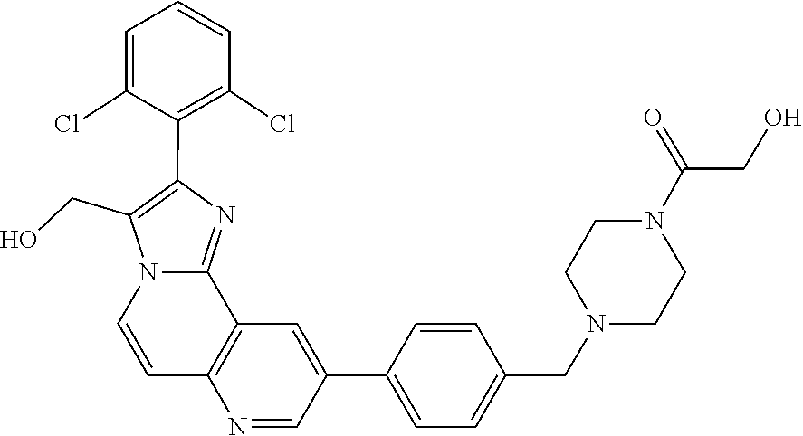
C12=C(C3=NC(C4=C(Cl)C=CC=C4Cl)=C(CO)N3C=C1)C=C(C1=CC=C(CN3CCN(C(=O)CO)CC3)C=C1)C=N2
